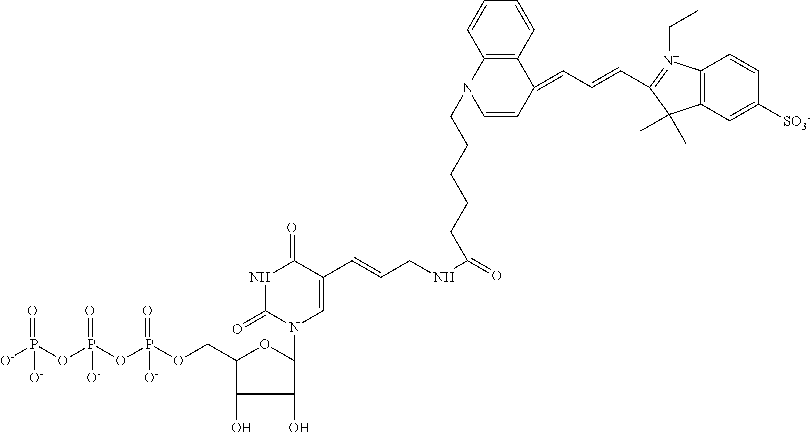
[O-]P(OP(OP(OCC1OC(N2C=C(C=CCNC(=O)CCCCCN3C=CC(=CC=CC4=[N+](CC)C5=C(C4(C)C)C=C([SO3-])C=C5)C4=C3C=CC=C4)C(=O)NC2=O)C(O)C1O)([O-])=O)([O-])=O)([O-])=O
